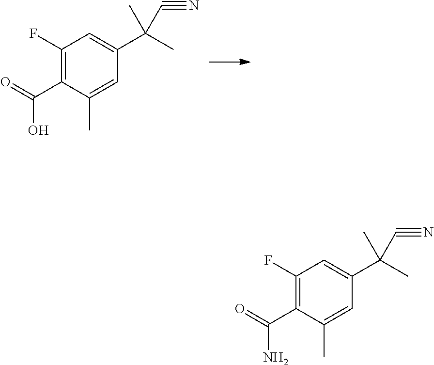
C1(F)=C(C(O)=O)C(C)=CC(C(C)(C)C#N)=C1.C1(F)=C(C(N)=O)C(C)=CC(C(C)(C)C#N)=C1
